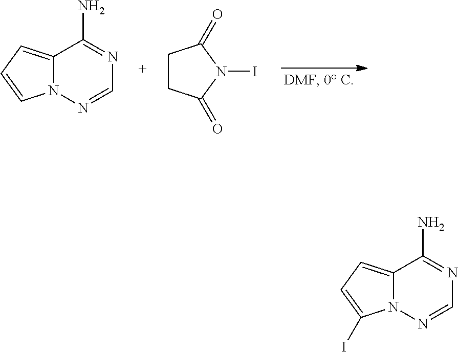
N12C(=CC=C1)C(N)=NC=N2.C1CC(=O)N(I)C1=O.N12C(=CC=C1I)C(N)=NC=N2
